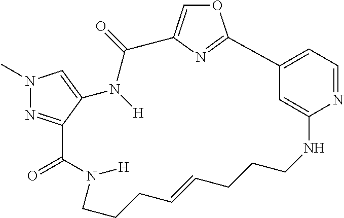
N1(C)N=C2C(=C1)N([H])C(=O)C1=COC(=N1)C1=CC=NC(=C1)NCCCC=CCCCN([H])C2=O
